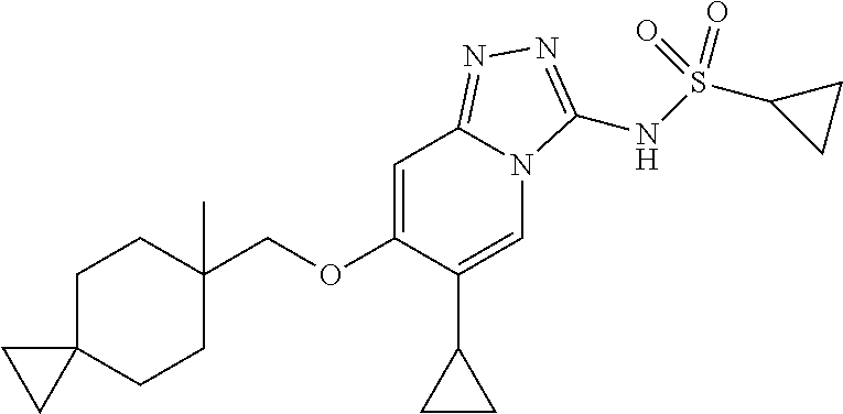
C1C2(CCC(C)(COC3=CC4=NN=C(NS(C5CC5)(=O)=O)N4C=C3C3CC3)C1)CC2
